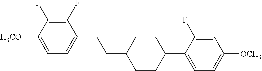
C1(F)=C(F)C([H3CO])=CC=C1CCC1CCC(C2=CC=C([OCH3])C=C2F)CC1
